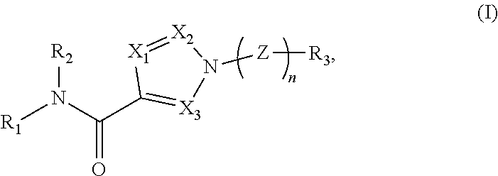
[R1]N(C(C1=[X3]N([Z][R3])[X2]=[X1]1)=O)[R2]
